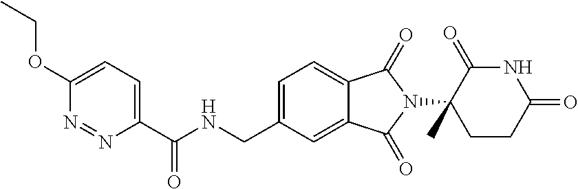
N1C(=O)C(N2C(=O)C3=CC=C(CNC(=O)C4=CC=C(OCC)N=N4)C=C3C2=O)(C)CCC1=O
